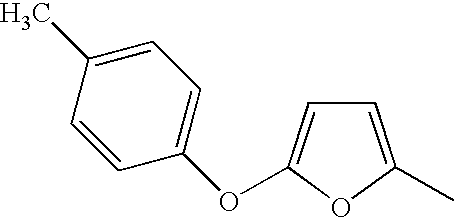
C1=C(C)OC(OC2=CC=C(C)C=C2)=C1
